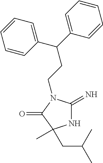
N1C(=N)N(CCC(C2=CC=CC=C2)C2=CC=CC=C2)C(=O)C1(CC(C)C)C
